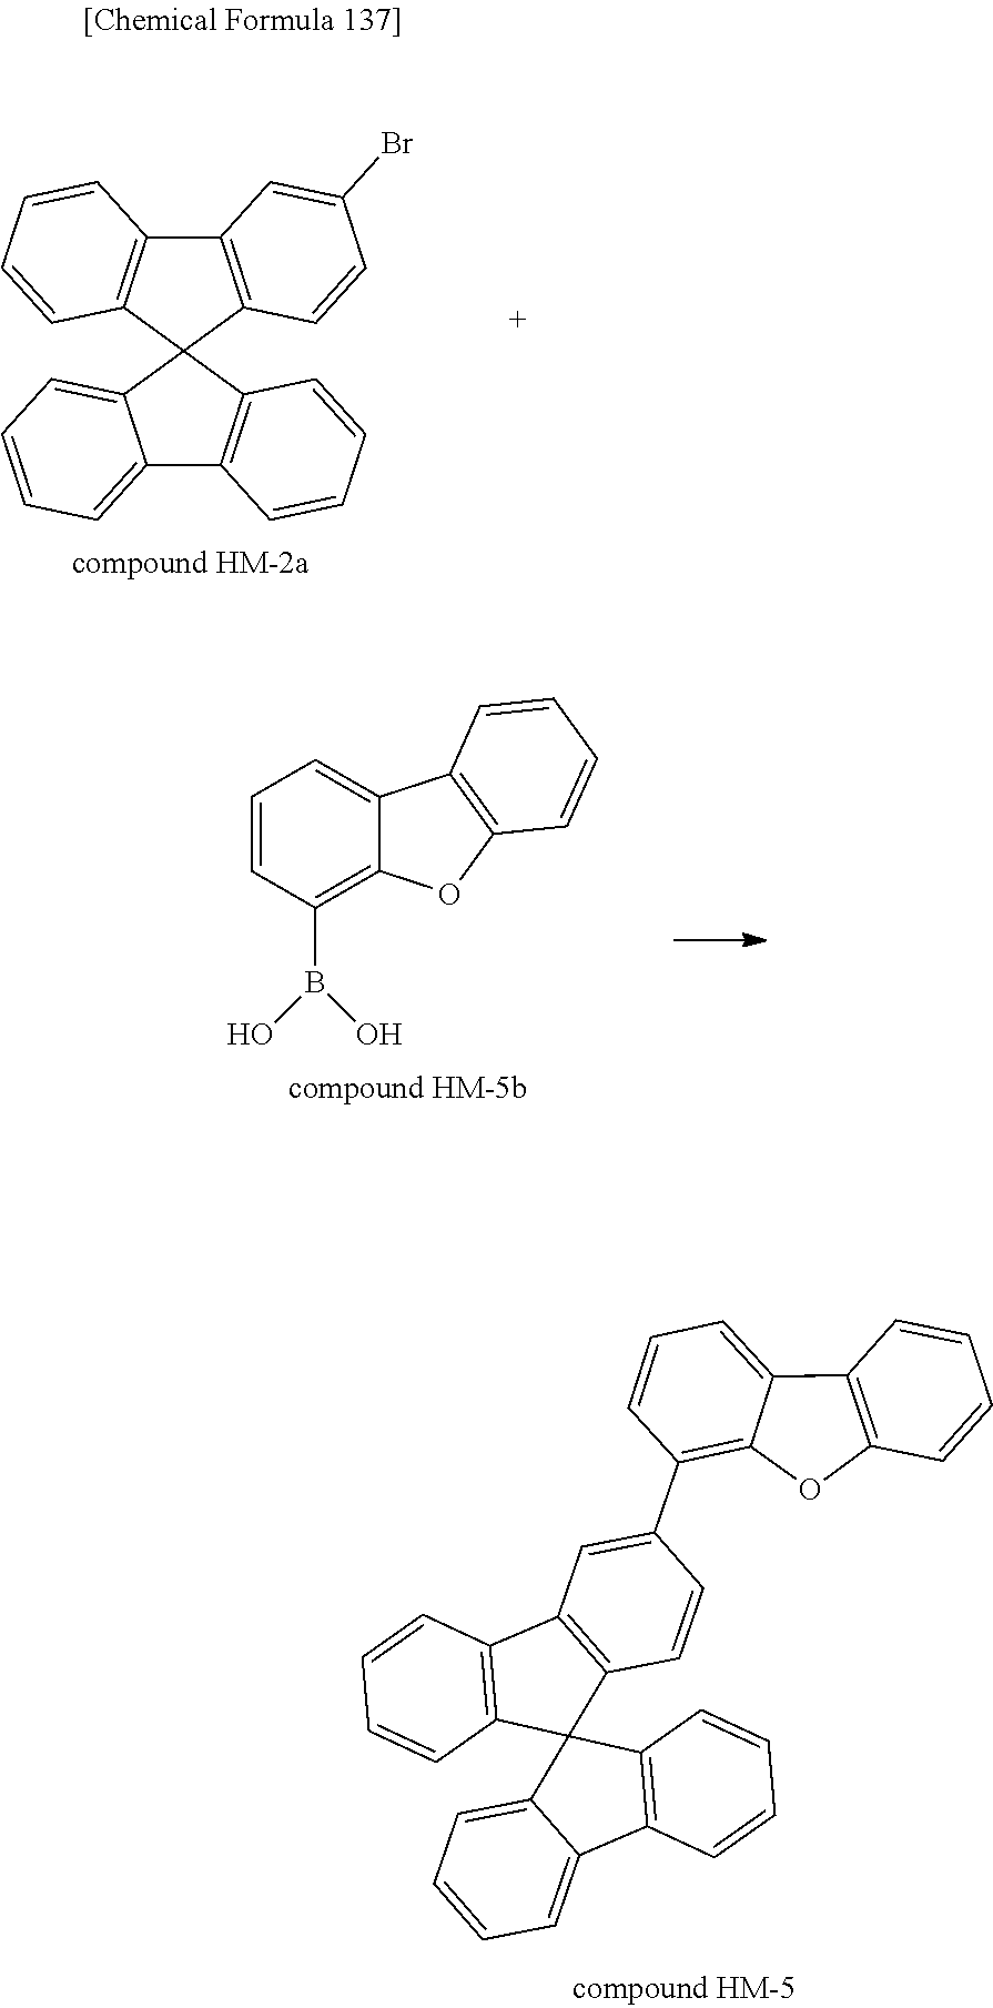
C12=C(C=CC(Br)=C1)C1(C3=C2C=CC=C3)C2=CC=CC=C2C2=C1C=CC=C2.C1=CC(B(O)O)=C2C(=C1)C1=C(O2)C=CC=C1.C12=C(C=CC(C3=C4C(=CC=C3)C3=C(C=CC=C3)O4)=C1)C1(C3=C2C=CC=C3)C2=CC=CC=C2C2=C1C=CC=C2
